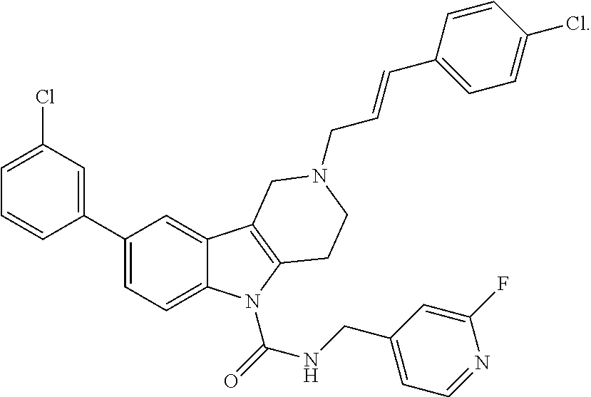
C1(C2=CC(Cl)=CC=C2)=CC=C2C(=C1)C1=C(N2C(=O)NCC2=CC=NC(F)=C2)CCN(CC=CC2=CC=C(Cl)C=C2)C1
